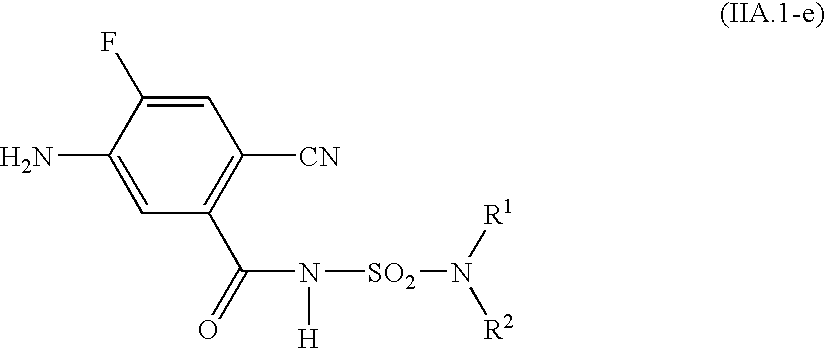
NC1=CC(C(=O)N([H])[SO2]N([R1])[R2])=C([CN])C=C1F
